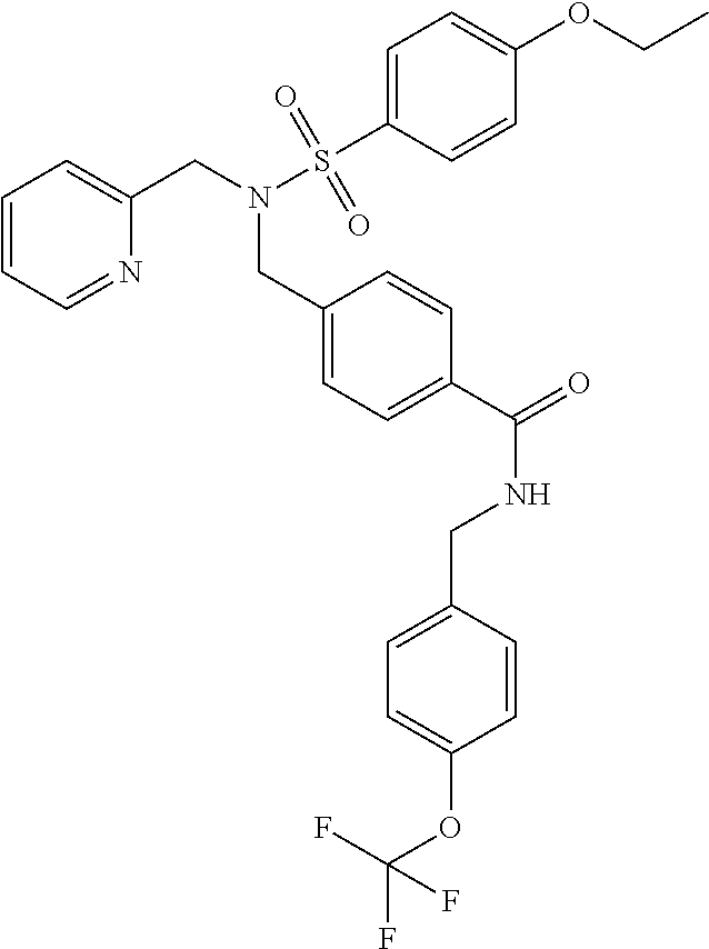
C1=CC=NC(CN(S(C2=CC=C(OCC)C=C2)(=O)=O)CC2=CC=C(C(=O)NCC3=CC=C(OC(F)(F)F)C=C3)C=C2)=C1
